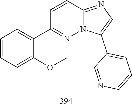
C1(C2=CC=CC=C2OC)=NN2C(=NC=C2C2=CC=CN=C2)C=C1
